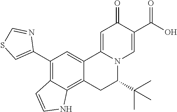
C12=CC(C3=CSC=N3)=C3C(=C1CC(C(C)(C)C)N1C2=CC(=O)C(C(O)=O)=C1)NC=C3
